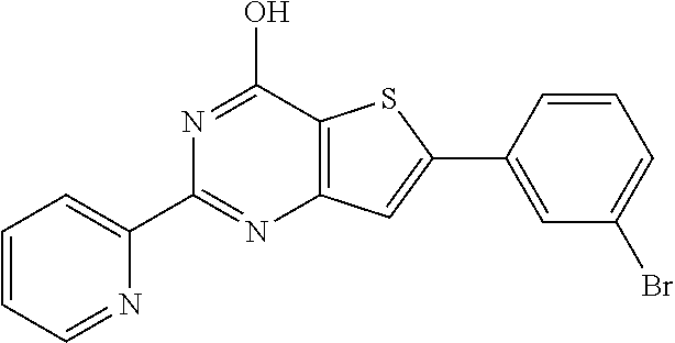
C1(C2=CC=CC=N2)=NC2=C(C(O)=N1)SC(C1=CC(Br)=CC=C1)=C2
